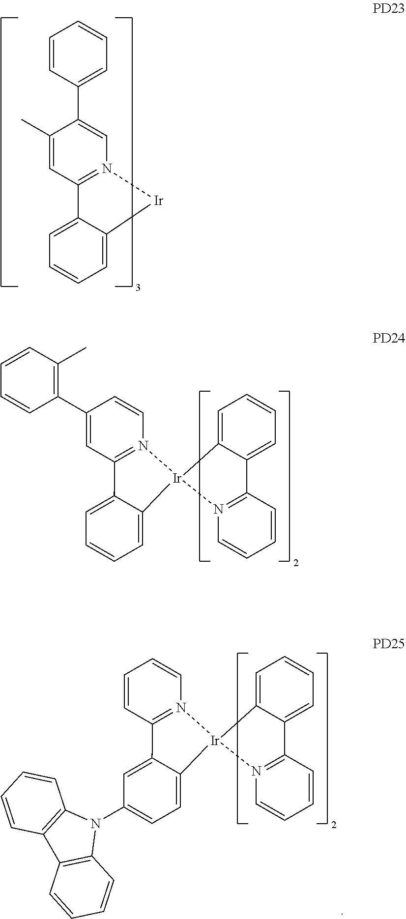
C12=N([Ir]C3=CC=CC=C13)C=C(C1=CC=CC=C1)C(C)=C2.C1=C2C(=CC=C1)C1=N(C=CC=C1)[Ir]21N2=C(C=CC=C2)C2=CC(N3C4=C(C5=C3C=CC=C5)C=CC=C4)=CC=C12.C1=C2C(=CC=C1)C1=N(C=CC=C1)[Ir]21N2=C(C=C(C3=C(C)C=CC=C3)C=C2)C2=CC=CC=C12
